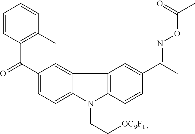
C1=C(C(C2=C(C)C=CC=C2)=O)C=C2C(=C1)N(CC[OC9F17])C1=C2C=C(C(C)=NOC(=O)C)C=C1
